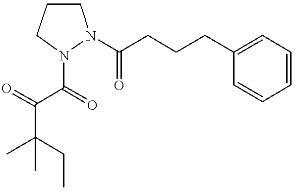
CC(CC)(C)C(=O)C(=O)N1CCCN1C(CCCC1=CC=CC=C1)=O
